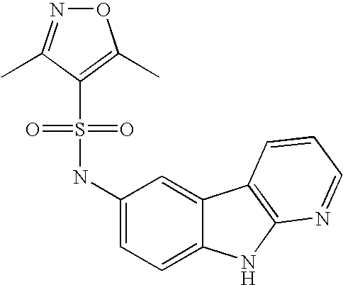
C1(NS(=O)(=O)C2=C(C)ON=C2C)=CC=C2C(=C1)C1=C(N2)N=CC=C1
